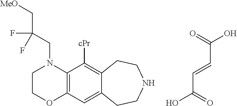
C1COC2=C(N1CC(C[MeO])(F)F)C([cPr])=C1C(=C2)CCNCC1.OC(=O)C=CC(O)=O
